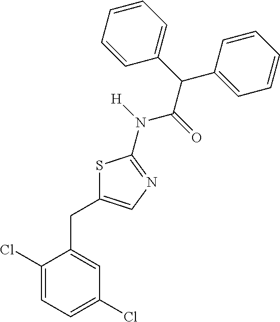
S1C(CC2=CC(Cl)=CC=C2Cl)=CN=C1N(C(C(C1=CC=CC=C1)C1=CC=CC=C1)=O)[H]
